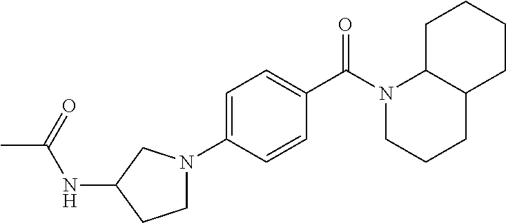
C1=C(N2CCC(NC(C)=O)C2)C=CC(C(N2CCCC3C2CCCC3)=O)=C1
